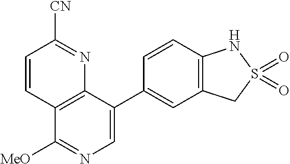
C12=C(C(C3=CC4=C(C=C3)NS(=O)(=O)C4)=CN=C1[MeO])N=C([CN])C=C2
